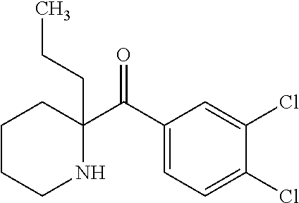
C1(C(C2=CC=C(Cl)C(Cl)=C2)=O)(CCC)CCCCN1
